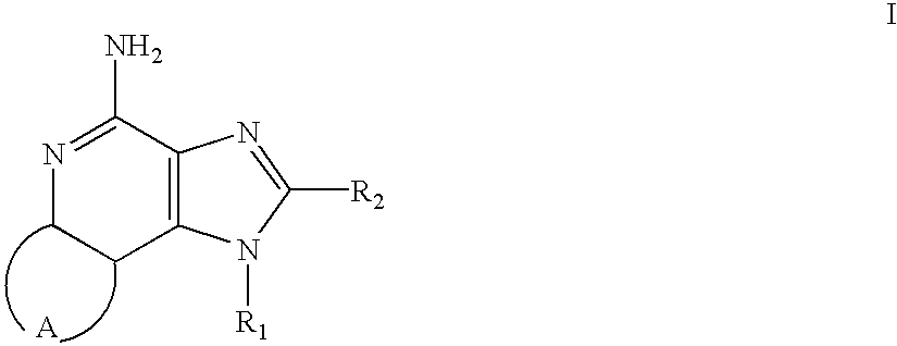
C1CN=C(N)C2=C1N([R1])C([R2])=N2.[A]
